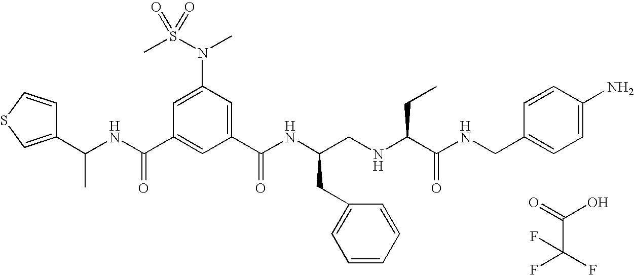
C1(C(NC(C2=CC(C(NC(CNC(C(NCC3=CC=C(N)C=C3)=O)CC)CC3=CC=CC=C3)=O)=CC(N(S(C)(=O)=O)C)=C2)=O)C)=CSC=C1.O=C(O)C(F)(F)F
